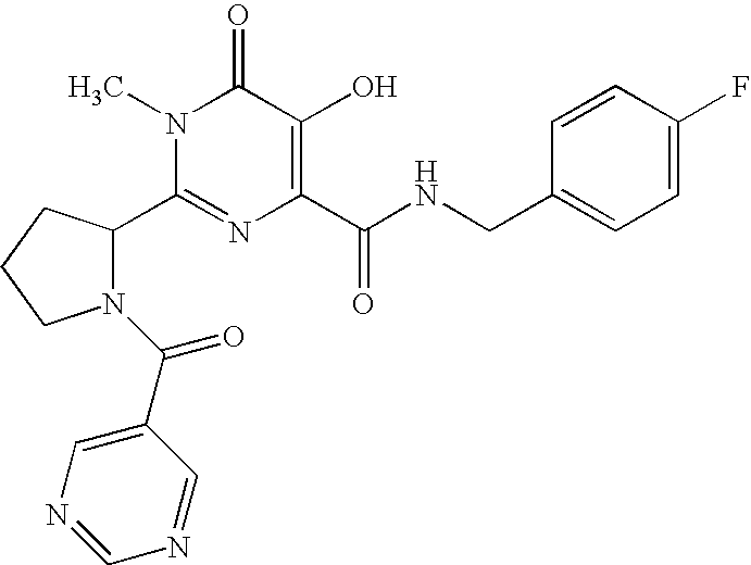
N1(C(=O)C2=CN=CN=C2)C(C2=NC(C(NCC3=CC=C(F)C=C3)=O)=C(O)C(=O)N2C)CCC1
